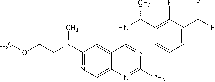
N(C1=NC=C2C(=C1)C(NC(C1=C(F)C(C(F)F)=CC=C1)C)=NC(C)=N2)(CCOC)C
